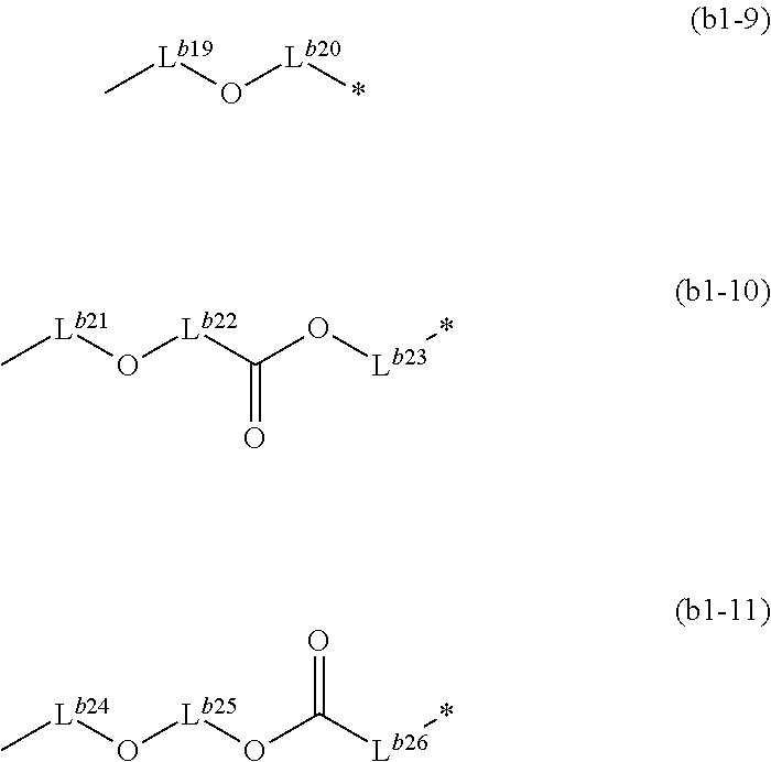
C[Lb19]O[Lb20]*.C[Lb21]O[Lb22]C(O[Lb23]*)=O.C[Lb24]O[Lb25]OC([Lb26]*)=O
